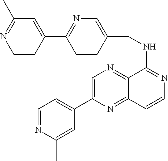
C1=C(C2=CC=NC(C)=C2)N=C2C(=N1)C(NCC1=CN=C(C3=CC(C)=NC=C3)C=C1)=NC=C2
